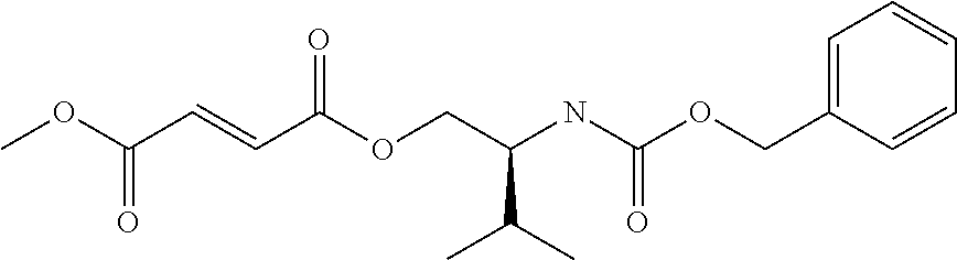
C(OC(NC(COC(C=CC(OC)=O)=O)C(C)C)=O)C1=CC=CC=C1
